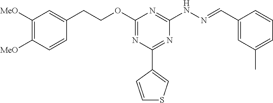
C1([MeO])=C([MeO])C=CC(CCOC2=NC(C3=CSC=C3)=NC(NN=CC3=CC(C)=CC=C3)=N2)=C1
